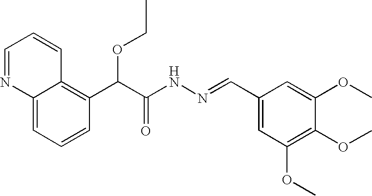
C12=CC=CC(C(C(NN=CC3=CC(OC)=C(OC)C(OC)=C3)=O)OCC)=C1C=CC=N2
